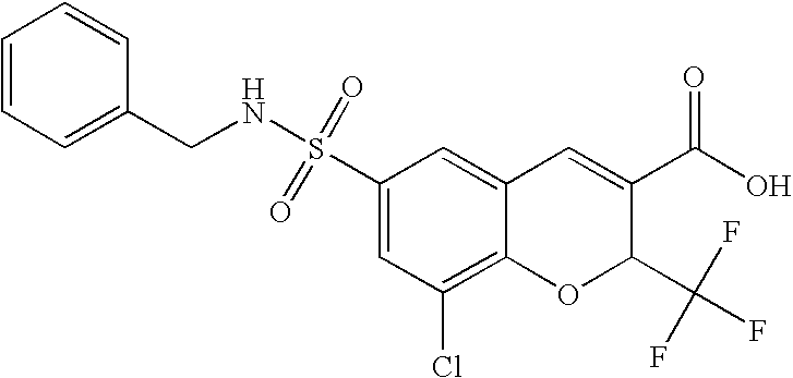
C1(C(F)(F)F)C(C(=O)O)=CC2=CC(S(NCC3=CC=CC=C3)(=O)=O)=CC(Cl)=C2O1
